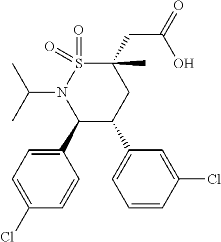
C1(C2=CC=C(Cl)C=C2)C(C2=CC=CC(Cl)=C2)CC(CC(=O)O)(C)S(=O)(=O)N1C(C)C
